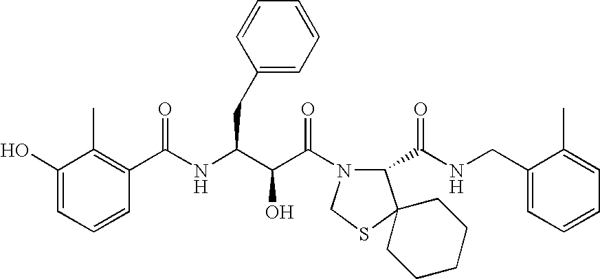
C(NC(C(C(N1C(C(NCC2=CC=CC=C2C)=O)C2(SC1)CCCCC2)=O)O)CC1=CC=CC=C1)(=O)C1=C(C)C(O)=CC=C1
